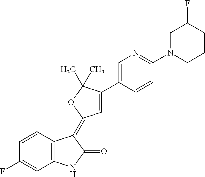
C1=CC2=C(C=C1F)NC(=O)C2=C1C=C(C2=CN=C(N3CCCC(F)C3)C=C2)C(C)(C)O1
